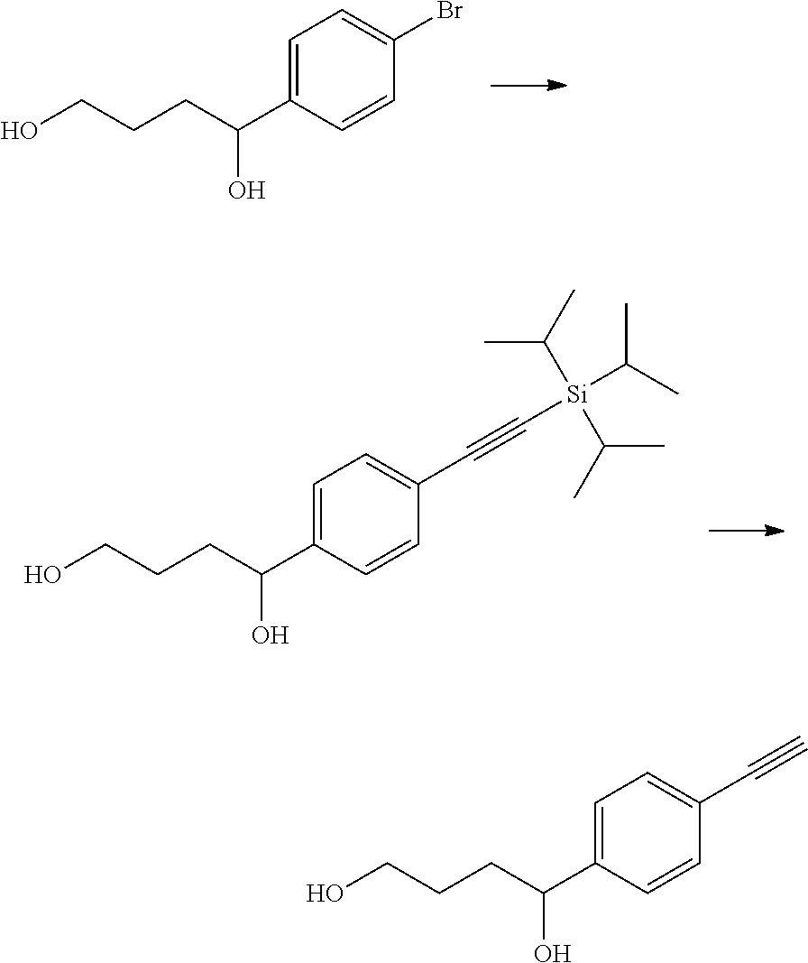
OCCCC(C1=CC=C(Br)C=C1)O.OCCCC(C1=CC=C(C#C[Si](C(C)C)(C(C)C)C(C)C)C=C1)O.OCCCC(C1=CC=C(C#C)C=C1)O
